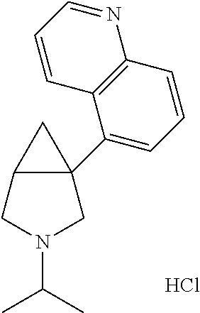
C(N1CC2C(C3=CC=CC4=C3C=CC=N4)(C1)C2)(C)C.Cl
